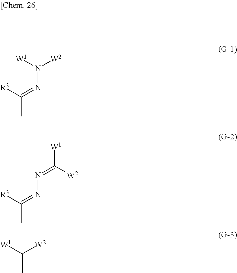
[W1]N([W2])N=C(C)[R3].N(=C([W2])[W1])N=C(C)[R3].[W1]C([W2])C
